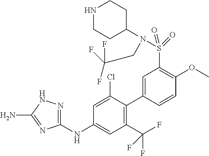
C1(NC2=CC(C(F)(F)F)=C(C3=CC(S(N(C4CCNCC4)CC(F)(F)F)(=O)=O)=C(OC)C=C3)C(Cl)=C2)=NNC(N)=N1
